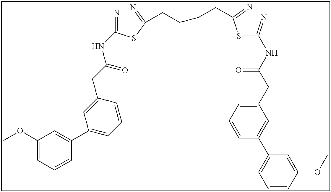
N=C(SC(=N)CCCCC(SC(=N)NC(CC1=CC=CC(C2=CC=CC(OC)=C2)=C1)=O)=N)NC(CC1=CC(C2=CC(OC)=CC=C2)=CC=C1)=O
